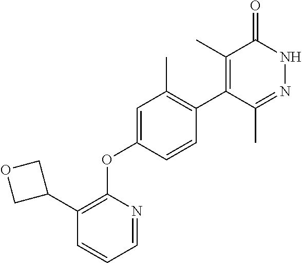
C1=NC(OC2=CC(C)=C(C3=C(C)C(=O)NN=C3C)C=C2)=C(C2COC2)C=C1
